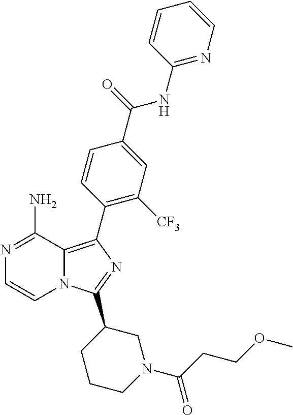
N1=C(N)C2=C(C3=C([CF3])C=C(C(=O)NC4=NC=CC=C4)C=C3)N=C(C3CCCN(C(CCOC)=O)C3)N2C=C1
